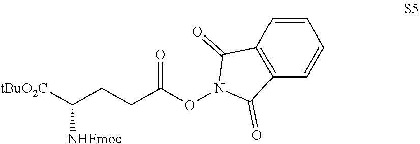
C(CCC(ON1C(=O)C2=C(C1=O)C=CC=C2)=O)([tBuO2C])[NHFmoc]
